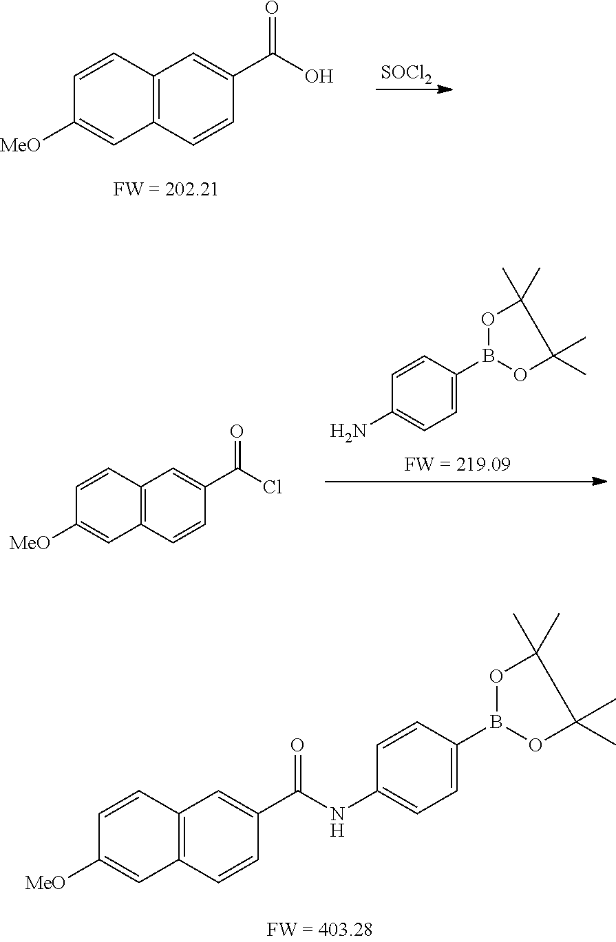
C12=C(C=CC(C(NC3=CC=C(B4OC(C)(C)C(C)(C)O4)C=C3)=O)=C1)C=C([MeO])C=C2.C12=C(C=CC(C(O)=O)=C1)C=C([MeO])C=C2.[SOCl2].C1=C(B2OC(C)(C)C(C)(C)O2)C=CC(N)=C1.C12=C(C=CC(C(Cl)=O)=C1)C=C([MeO])C=C2
